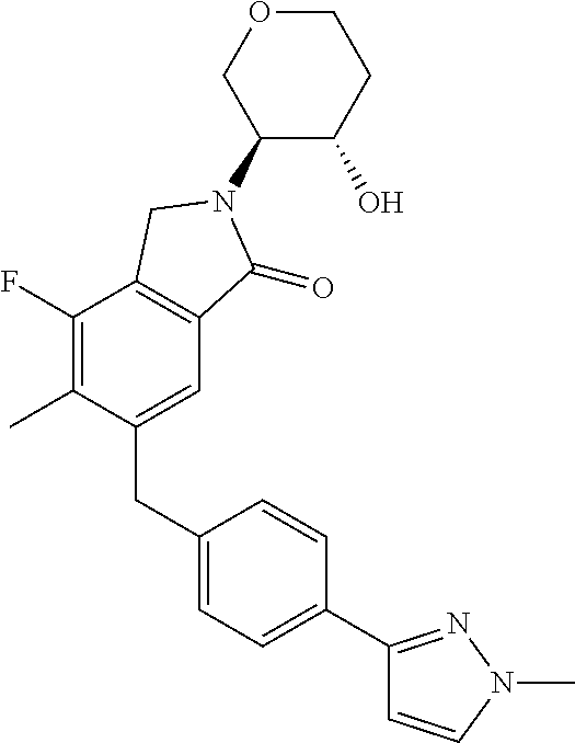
C1(F)=C(C)C(CC2=CC=C(C3=NN(C)C=C3)C=C2)=CC2=C1CN(C1C(O)CCOC1)C2=O
